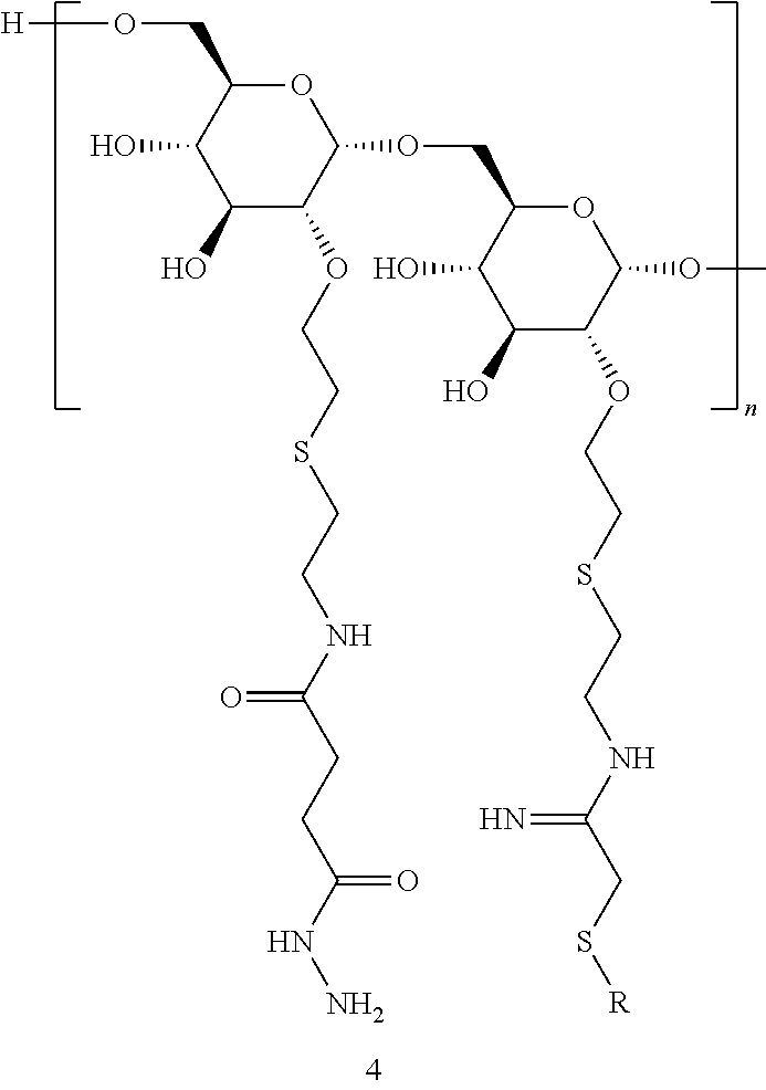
O1C(CO[H])C(O)C(O)C(OCCSCCNC(CCC(=O)NN)=O)C1OCC1C(O)C(O)C(OCCSCCNC(=N)CS[R])C(OC)O1
